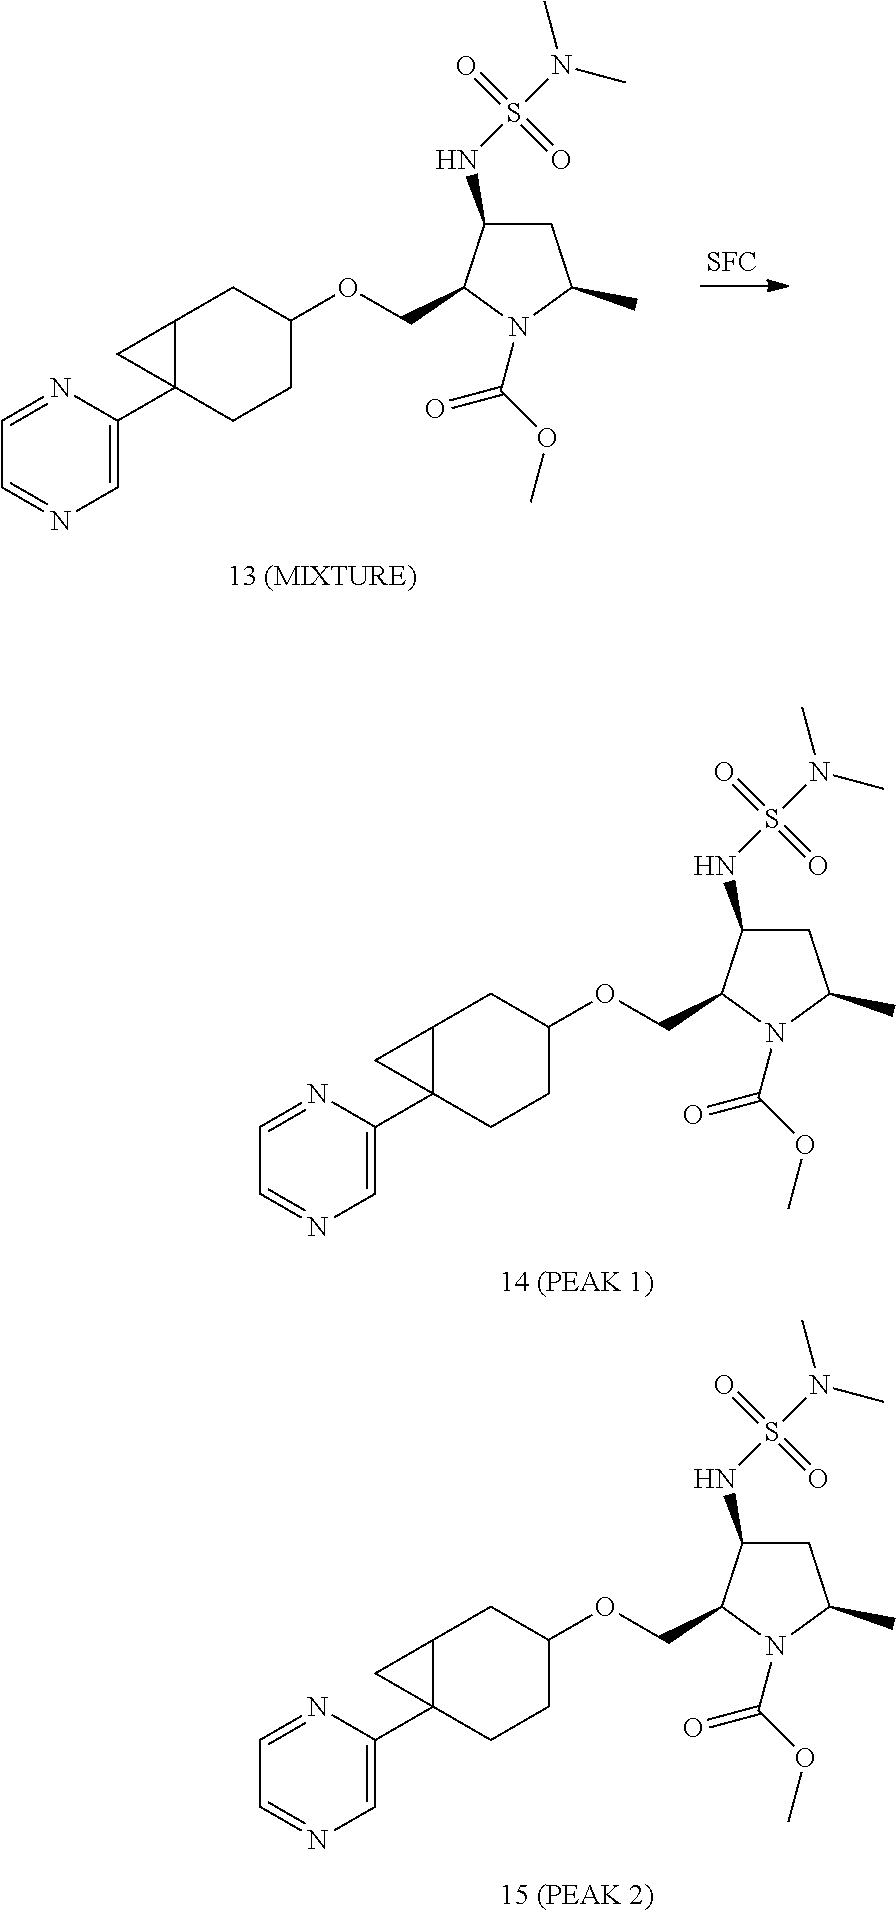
C1C(NS(N(C)C)(=O)=O)C(COC2CCC3(C4=CN=CC=N4)C(C2)C3)N(C(OC)=O)C1C.[SFC].C1C(NS(N(C)C)(=O)=O)C(COC2CCC3(C4=CN=CC=N4)C(C2)C3)N(C(OC)=O)C1C.C1C(NS(N(C)C)(=O)=O)C(COC2CCC3(C4=CN=CC=N4)C(C2)C3)N(C(OC)=O)C1C
